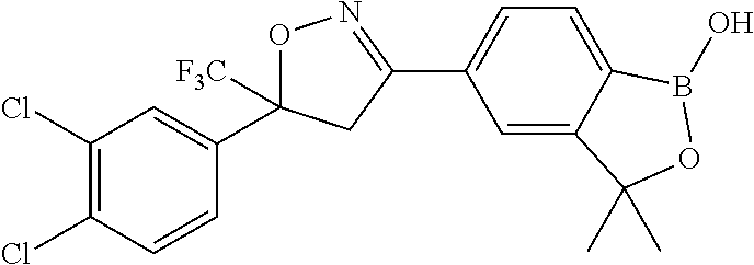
C1(Cl)=C(Cl)C=CC(C2([F3C])ON=C(C3=CC=C4C(=C3)C(C)(C)OB4O)C2)=C1
